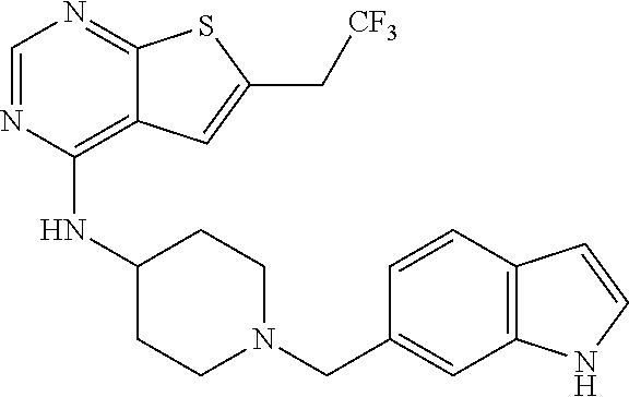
C1=NC(NC2CCN(CC3=CC4=C(C=C3)C=CN4)CC2)=C2C(=N1)SC(C[CF3])=C2
